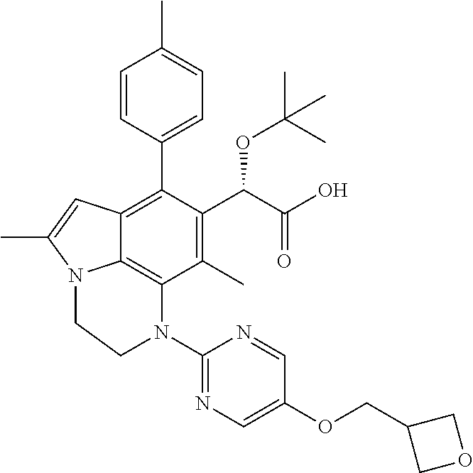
C1=CC(C2=C3C4=C(C(C)=C2C(C(O)=O)OC(C)(C)C)N(C2=NC=C(OCC5COC5)C=N2)CCN4C(C)=C3)=CC=C1C
